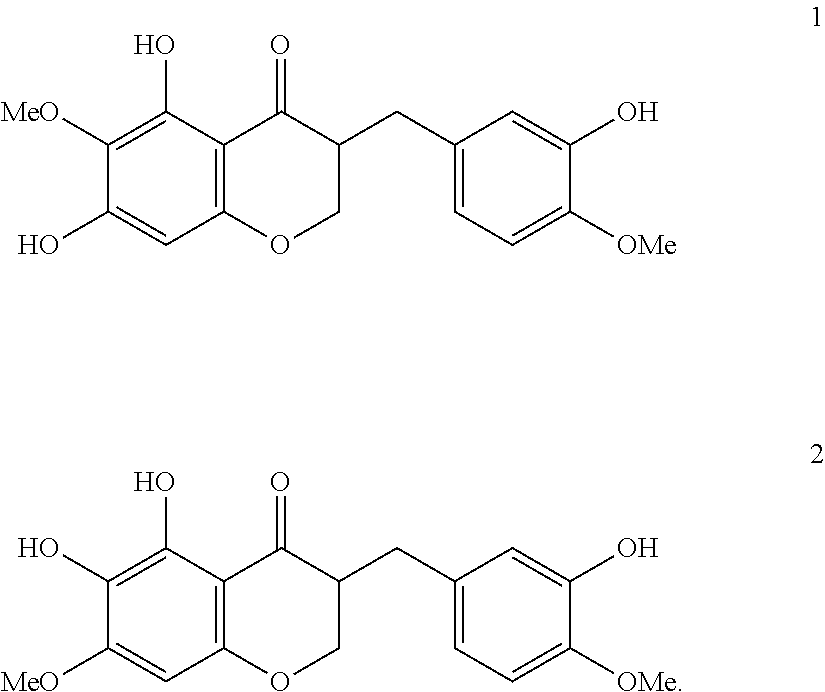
C1([MeO])=C(O)C2=C(C=C1O)OCC(CC1=CC=C([OMe])C(O)=C1)C2=O.C1(O)=C(O)C2=C(C=C1[MeO])OCC(CC1=CC=C([OMe])C(O)=C1)C2=O
